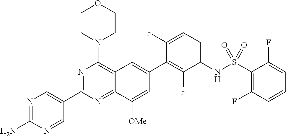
N1=C(N)N=CC(C2=NC(N3CCOCC3)=C3C(=N2)C([OMe])=CC(C2=C(F)C(NS(=O)(=O)C4=C(F)C=CC=C4F)=CC=C2F)=C3)=C1
